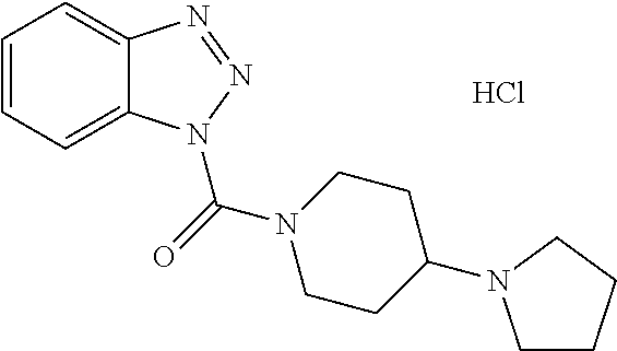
C1=CC=C2C(=C1)N=NN2C(=O)N1CCC(N2CCCC2)CC1.Cl
